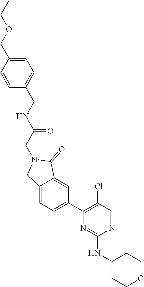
C1=C(COCC)C=CC(CNC(=O)CN2CC3=CC=C(C4=C(Cl)C=NC(NC5CCOCC5)=N4)C=C3C2=O)=C1
